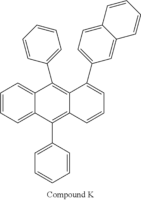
C1(C2=CC=CC=C2)=C2C(=C(C3=CC=CC=C3)C3=CC=CC=C13)C=CC=C2C1=CC=C2C(=C1)C=CC=C2
